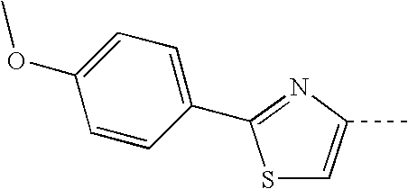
S1C=C(C)N=C1C1=CC=C(OC)C=C1
